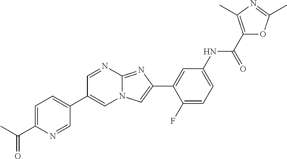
C1=NC2=NC(C3=CC(NC(C4=C(C)N=C(C)O4)=O)=CC=C3F)=CN2C=C1C1=CC=C(C(C)=O)N=C1
